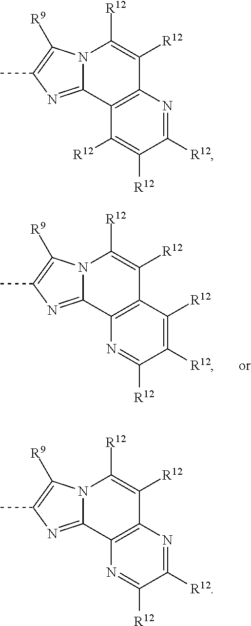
N12C(=NC(C)=C1[R9])C1=C(C([R12])=C2[R12])N=C([R12])C([R12])=C1[R12].N12C(=NC(C)=C1[R9])C1=C(C([R12])=C2[R12])N=C([R12])C([R12])=N1.N12C(=NC(C)=C1[R9])C1=C(C([R12])=C2[R12])C([R12])=C([R12])C([R12])=N1
